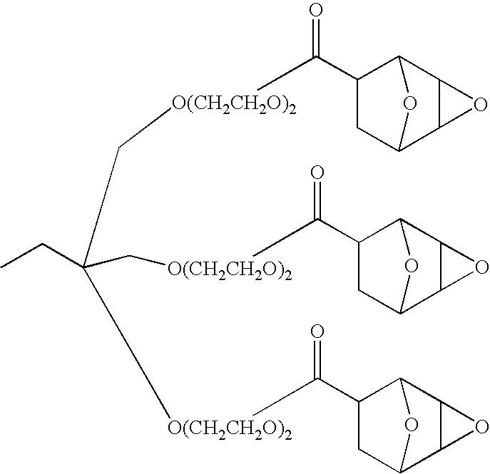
CCC(C[O(CH2CH2O)2]C(C1CC2C3C(C1O2)O3)=O)([O(CH2CH2O)2]C(C1CC2C3C(C1O2)O3)=O)C[O(CH2CH2O)2]C(C1CC2C3C(C1O2)O3)=O
